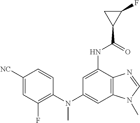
C1=CC([NC])=CC(F)=C1N(C1=CC2=C(C(NC(=O)C3C(F)C3)=C1)N=CN2C)C
